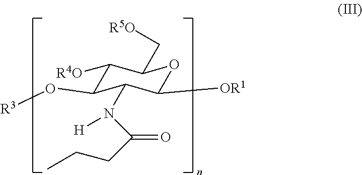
C1([R4O])C(O[R3])C(N(C(CCC)=O)[H])C([OR1])OC1C[R5O]
